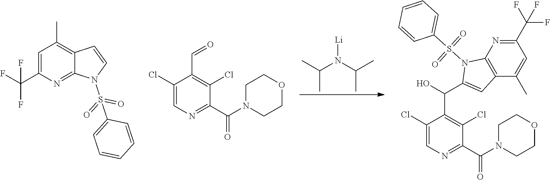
C(N(C(C)C)[Li])(C)C.C1(Cl)=CN=C(C(N2CCOCC2)=O)C(Cl)=C1C(C1=CC2=C(N1S(C1=CC=CC=C1)(=O)=O)N=C(C(F)(F)F)C=C2C)O.C1(Cl)=CN=C(C(N2CCOCC2)=O)C(Cl)=C1C=O.C1=C(C(F)(F)F)N=C2C(=C1C)C=CN2S(=O)(=O)C1=CC=CC=C1
